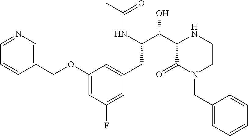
C1(OCC2=CN=CC=C2)=CC(F)=CC(CC(C(C2C(=O)N(CC3=CC=CC=C3)CCN2)O)NC(C)=O)=C1
